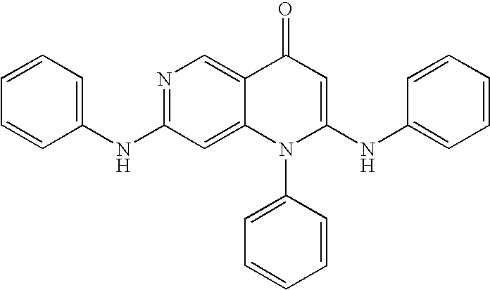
C1(NC2=CC=CC=C2)=NC=C2C(=C1)N(C1=CC=CC=C1)C(NC1=CC=CC=C1)=CC2=O
